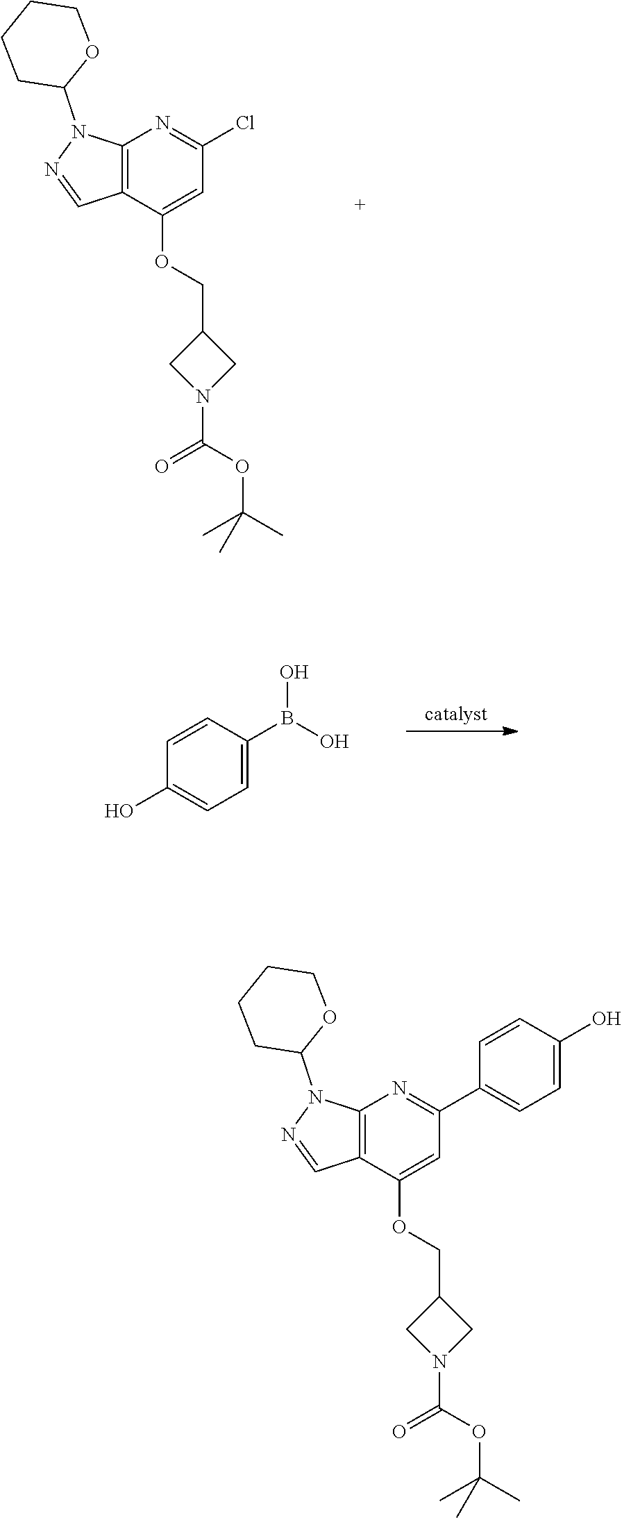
C12=C(N=C(Cl)C=C1OCC1CN(C(=O)OC(C)(C)C)C1)N(C1OCCCC1)N=C2.C1(O)=CC=C(B(O)O)C=C1.C12=C(N=C(C3=CC=C(O)C=C3)C=C1OCC1CN(C(=O)OC(C)(C)C)C1)N(C1OCCCC1)N=C2
